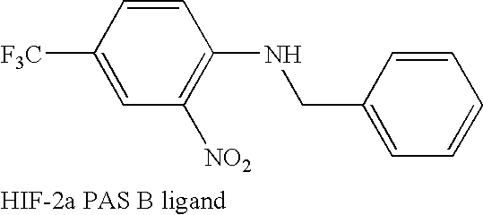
C1=C([F3C])C=CC(NCC2=CC=CC=C2)=C1[NO2]
